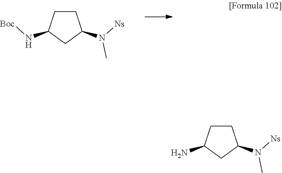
C1CC(N[Boc])CC1N([Ns])C.C1CC(N)CC1N([Ns])C
